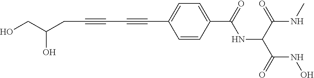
C(C#CC#CC1=CC=C(C(=O)NC(C(NC)=O)C(=O)NO)C=C1)C(CO)O
